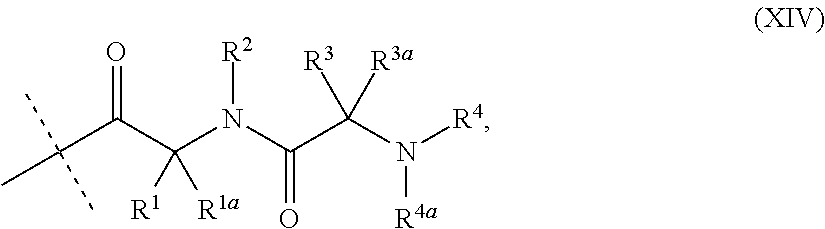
C(C(C(N(C(C(N([R4])[R4a])([R3a])[R3])=O)[R2])([R1a])[R1])=O)(C)(C)C
